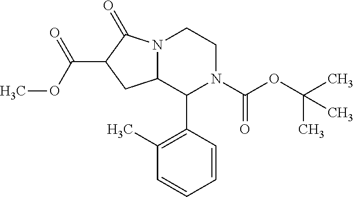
C1(C2N(C(OC(C)(C)C)=O)CCN3C2CC(C(OC)=O)C3=O)=C(C)C=CC=C1
